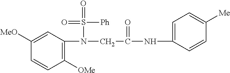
C1([OMe])=C(N(S(=O)([Ph])=O)CC(NC2=CC=C([Me])C=C2)=O)C=C([MeO])C=C1
